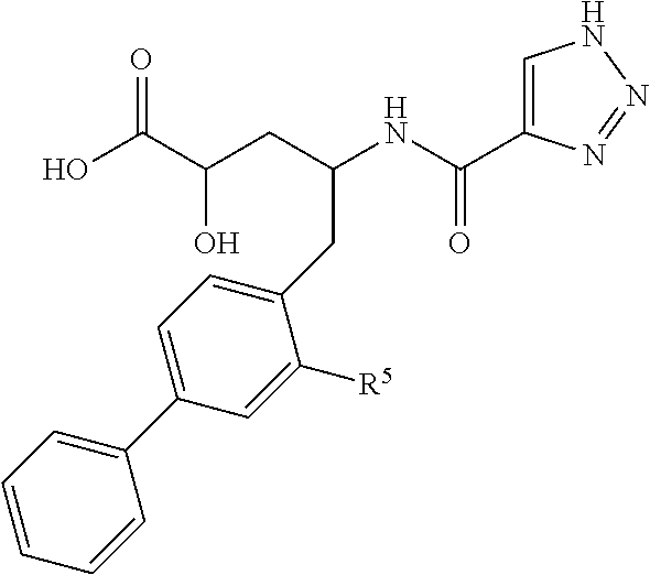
C1=CC=CC(C2=CC=C(CC(NC(C3=CNN=N3)=O)CC(C(O)=O)O)C([R5])=C2)=C1
